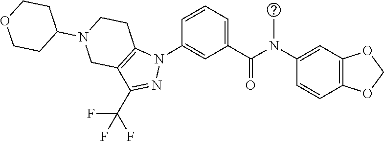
C1(N(C(C2=CC=CC(N3C4=C(C(C(F)(F)F)=N3)CN(C3CCOCC3)CC4)=C2)=O)C)=CC2=C(C=C1)OCO2
